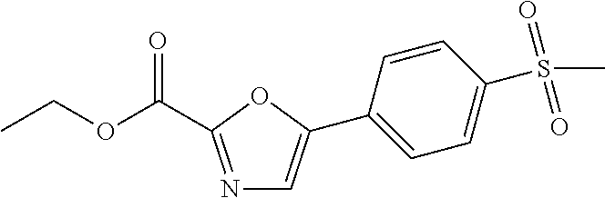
N1=C(C(OCC)=O)OC(C2=CC=C(S(C)(=O)=O)C=C2)=C1
